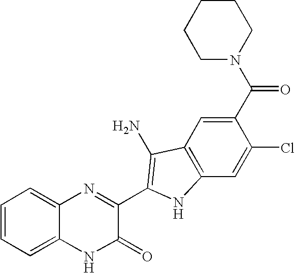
C1=C2C(=CC=C1)N=C(C1=C(N)C3=C(C=C(Cl)C(C(N4CCCCC4)=O)=C3)N1)C(=O)N2
